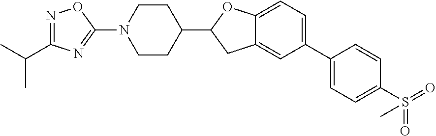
C1CN(C2=NC(C(C)C)=NO2)CCC1C1CC2=CC(C3=CC=C(S(=O)(=O)C)C=C3)=CC=C2O1
